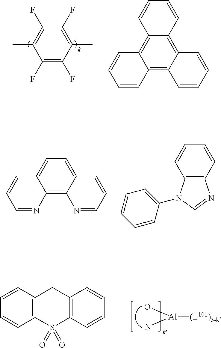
C1(F)=C(C)C(F)=C(F)C(C)=C1F.C12=C3C(=C4C(=C1C=CC=C2)C=CC=C4)C=CC=C3.C1=C2C(=C3C(=C1)C=CC=N3)N=CC=C2.C1=CC2=C(C=C1)N(C1=CC=CC=C1)C=N2.O[Al](N)[(L101)3-k].C12=C(S(=O)(=O)C3=C(C1)C=CC=C3)C=CC=C2
